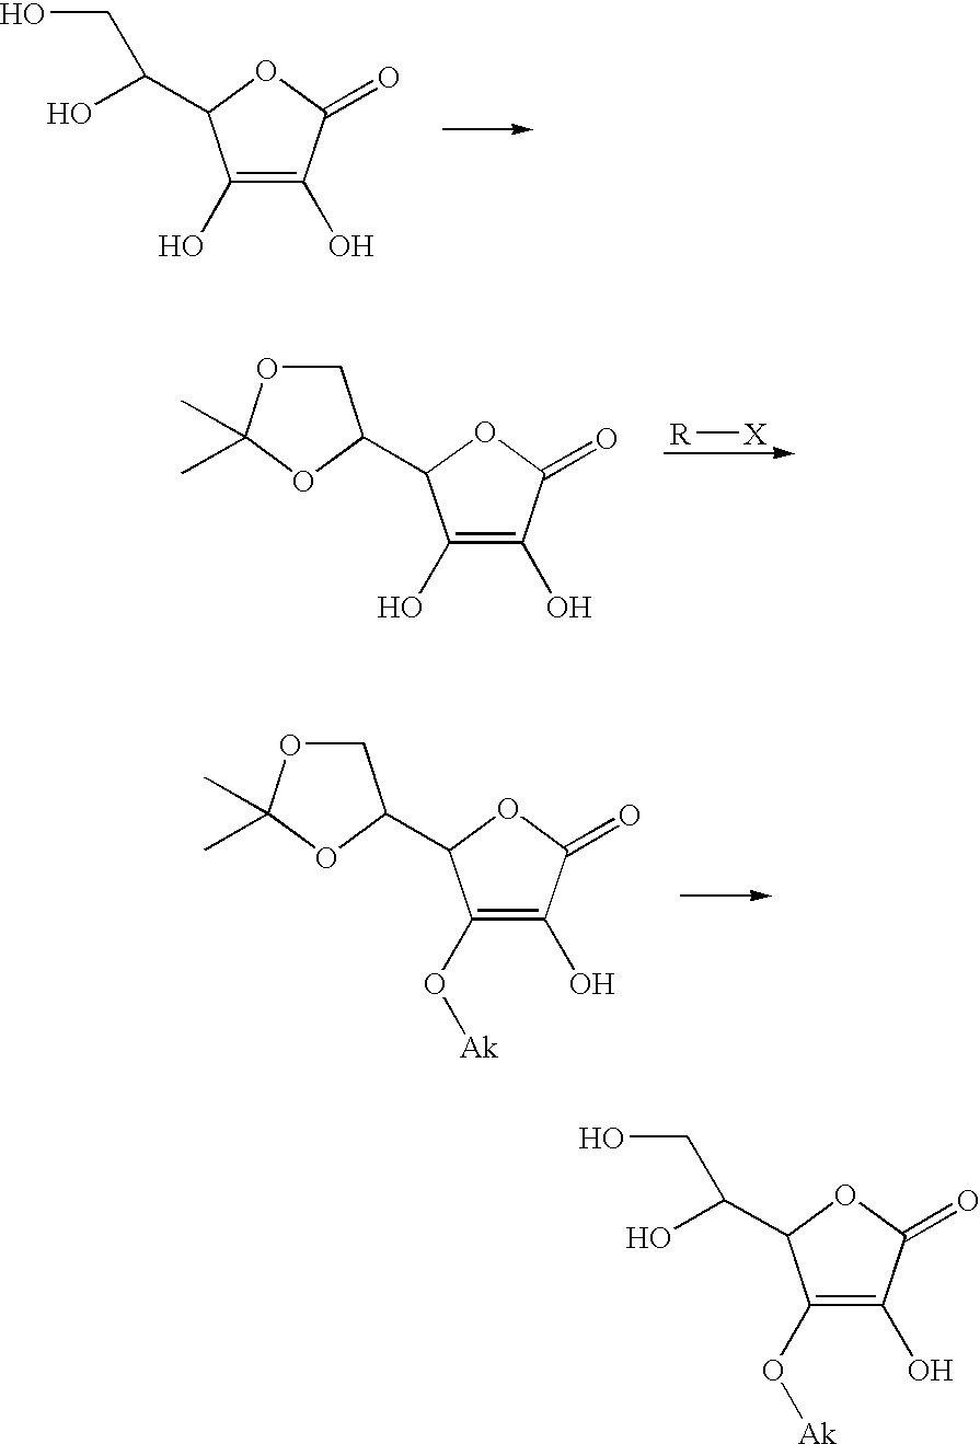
[R][X].C1(O)=C(O)C(=O)OC1C1COC(C)(C)O1.C1(O[Ak])=C(O)C(=O)OC1C1COC(C)(C)O1.C1(O)=C(O)C(=O)OC1C(O)CO.C1(O[Ak])=C(O)C(=O)OC1C(O)CO
